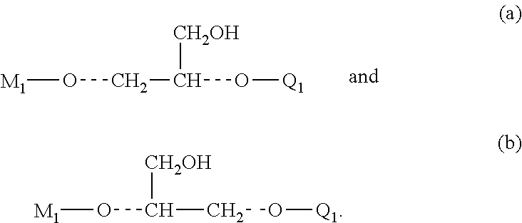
[M1]OCC([CH2OH])O[Q1].[M1]OC(CO[Q1])[CH2OH]
